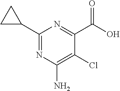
C1(C2CC2)=NC(N)=C(Cl)C(C(O)=O)=N1
